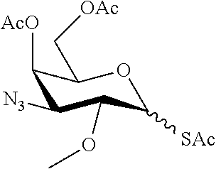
O(C1C([SAc])OC(C[OAc])C([AcO])C1[N3])C
